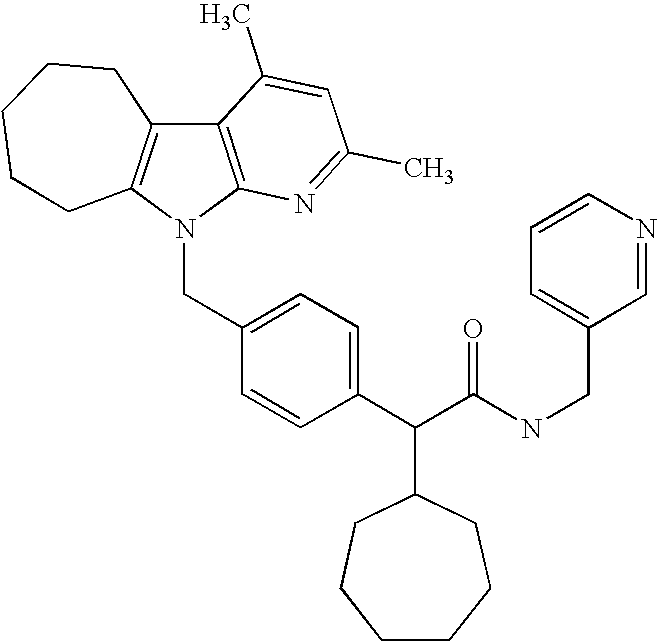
C12=C(N(CC3=CC=C(C(C(NCC4=CC=CN=C4)=O)C4CCCCCC4)C=C3)C3=C1CCCCC3)N=C(C)C=C2C
